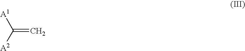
C(=C)([A2])[A1]
